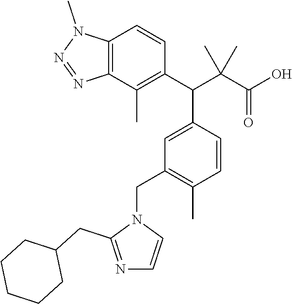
C12=C(C(C)=C(C(C(C(O)=O)(C)C)C3=CC(CN4C(CC5CCCCC5)=NC=C4)=C(C)C=C3)C=C1)N=NN2C
